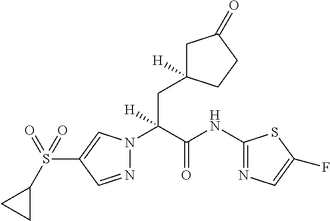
N1=CC(S(C2CC2)(=O)=O)=CN1C(C(NC1=NC=C(F)S1)=O)(CC1([H])CC(=O)CC1)[H]
